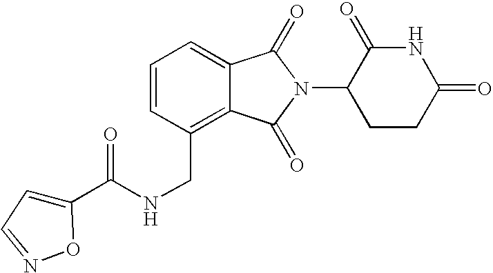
C(C1=C2C(=CC=C1)C(=O)N(C1CCC(=O)NC1=O)C2=O)NC(C1=CC=NO1)=O
